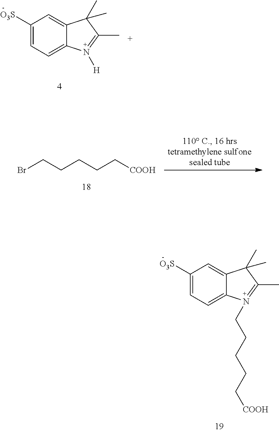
C1([O3S])=CC=C2C(=C1)C(C)(C)C(C)=N2CCCCC[COOH].C1([O3S])=CC=C2C(=C1)C(C)(C)C(C)=N2[H].BrCCCCC[COOH]
